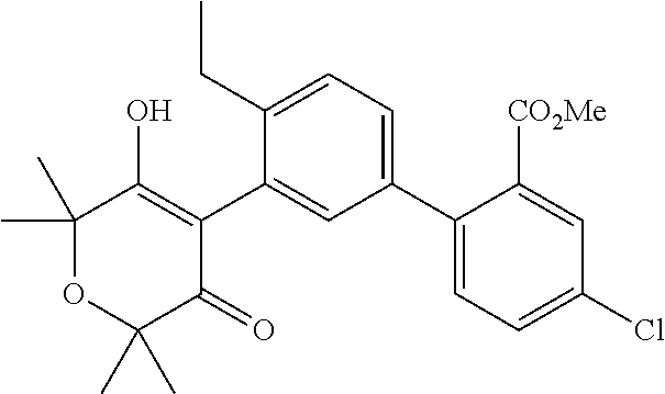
C1(C2=CC=C(CC)C(C3=C(O)C(C)(C)OC(C)(C)C3=O)=C2)=CC=C(Cl)C=C1[CO2Me]
